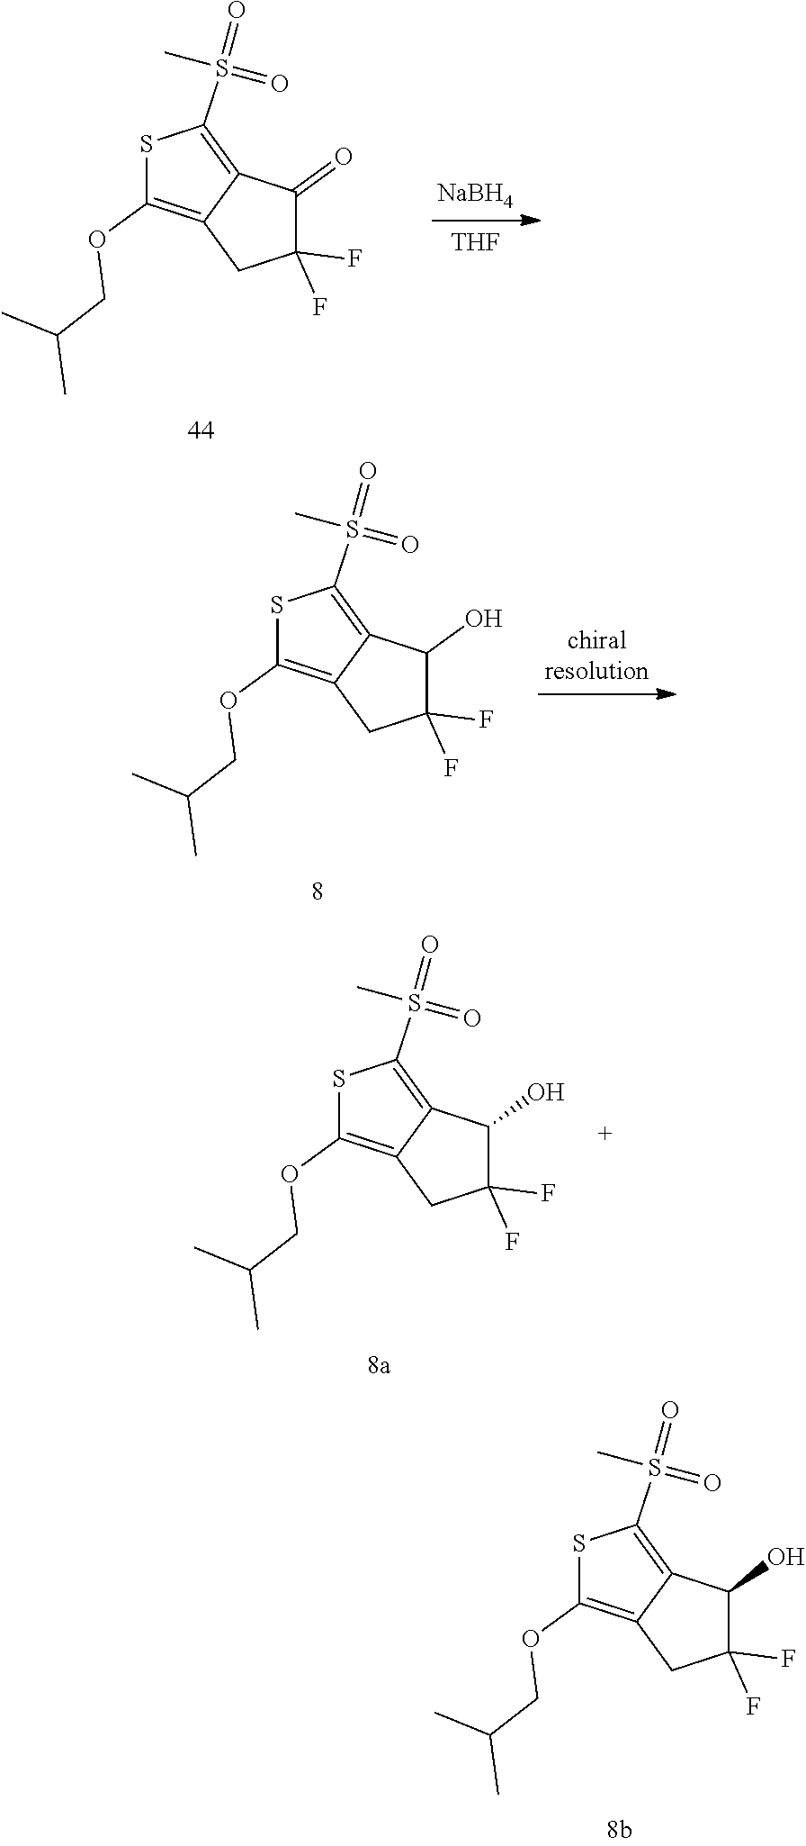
S1C(OCC(C)C)=C2C(=C1S(=O)(C)=O)C(=O)C(F)(F)C2.[NaBH4].[THF].S1C(OCC(C)C)=C2C(=C1S(=O)(C)=O)C(O)C(F)(F)C2.S1C(OCC(C)C)=C2C(=C1S(=O)(C)=O)C(O)C(F)(F)C2.S1C(OCC(C)C)=C2C(=C1S(=O)(C)=O)C(O)C(F)(F)C2
